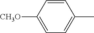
C1=C([CH3O])C=CC(C)=C1
